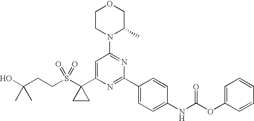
C1CN(C2=NC(C3=CC=C(NC(OC4=CC=CC=C4)=O)C=C3)=NC(C3(S(CCC(O)(C)C)(=O)=O)CC3)=C2)C(C)CO1
